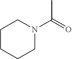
CC(=O)N1CCCCC1
